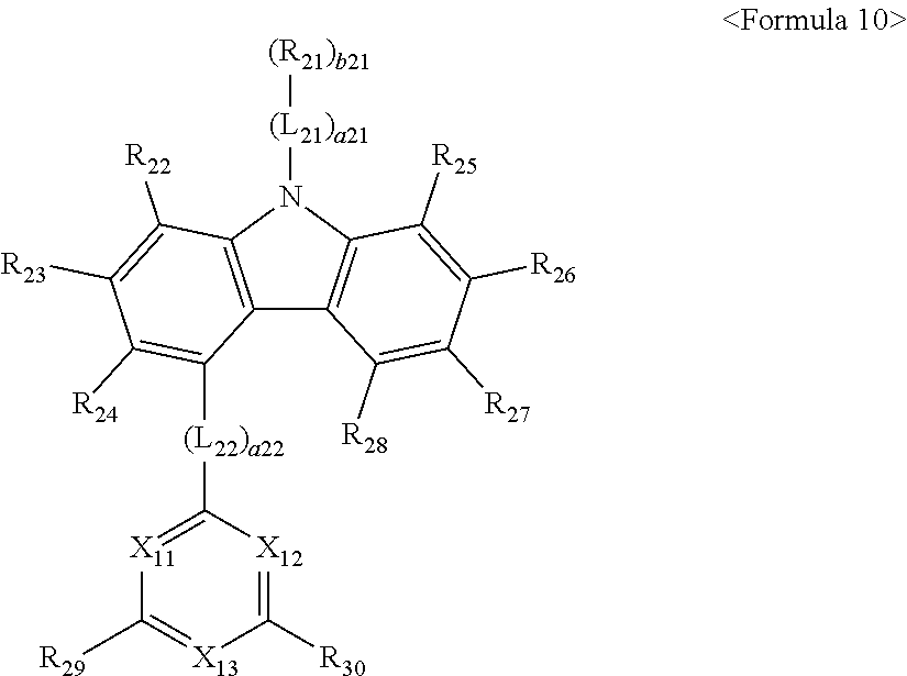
C12=C(N([(L21)a21][(R21)b21])C3=C1C([R28])=C([R27])C([R26])=C3[R25])C([R22])=C([R23])C([R24])=C2[(L22)a22]C1=[X11]C([R29])=[X13]C([R30])=[X12]1
